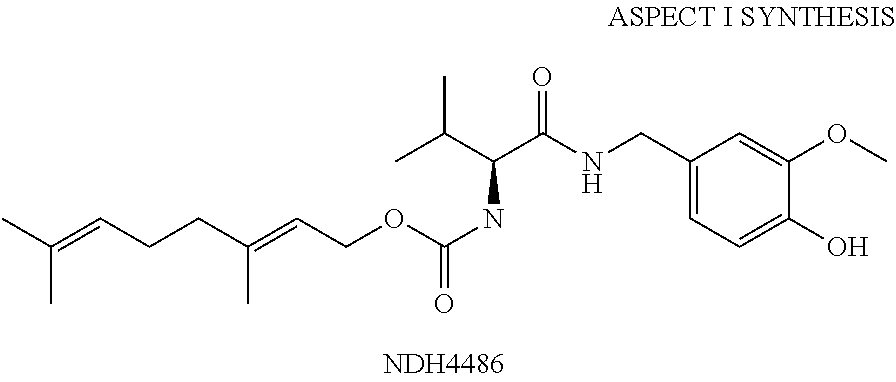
N(C(OCC=C(C)CCC=C(C)C)=O)C(C(NCC1=CC=C(O)C(OC)=C1)=O)C(C)C
